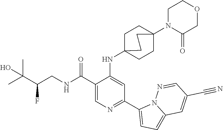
C1(C(NCC(C(C)(C)O)F)=O)=CN=C(C2=CC=C3N2N=CC(C#N)=C3)C=C1NC12CCC(N3C(=O)COCC3)(CC1)CC2
